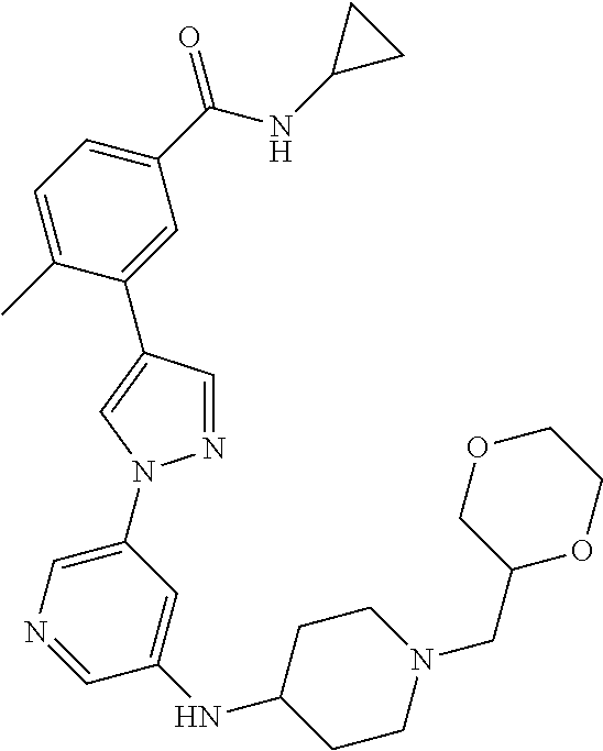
C1=C(C)C(C2=CN(C3=CN=CC(NC4CCN(CC5OCCOC5)CC4)=C3)N=C2)=CC(C(NC2CC2)=O)=C1
